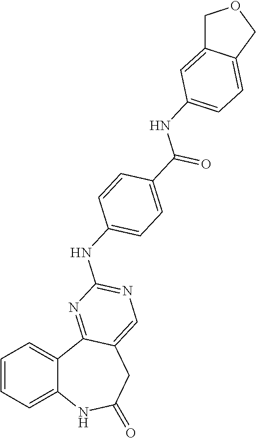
C1=CC=C2C(=C1)C1=NC(NC3=CC=C(C(=O)NC4=CC=C5C(=C4)COC5)C=C3)=NC=C1CC(=O)N2
